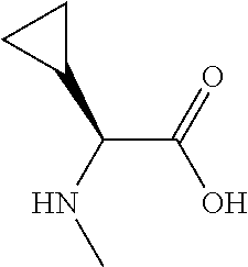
C(C(NC)C1CC1)(O)=O
